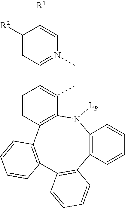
C12=C(N([LB])C3=C(C4=C(C=CC=C4)C4=C1C=CC=C4)C=CC(C1=N(C)C=C([R1])C([R2])=C1)=C3C)C=CC=C2
